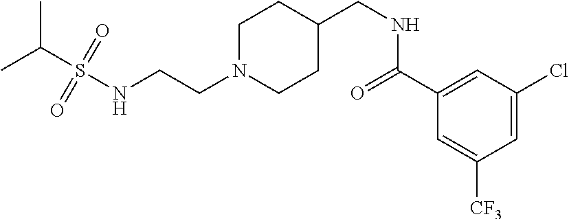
N(CCN1CCC(CNC(C2=CC(Cl)=CC([CF3])=C2)=O)CC1)S(C(C)C)(=O)=O
